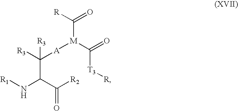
O=C(C(N[R1])C([R3])([A][M](C(=O)[T3][R])C([R])=O)[R3])[R2]
